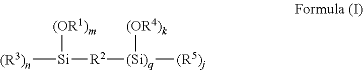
[(R3)n][Si]([(OR1)m])[R2][(Si)q]([(OR4)k])[(R5)j]
